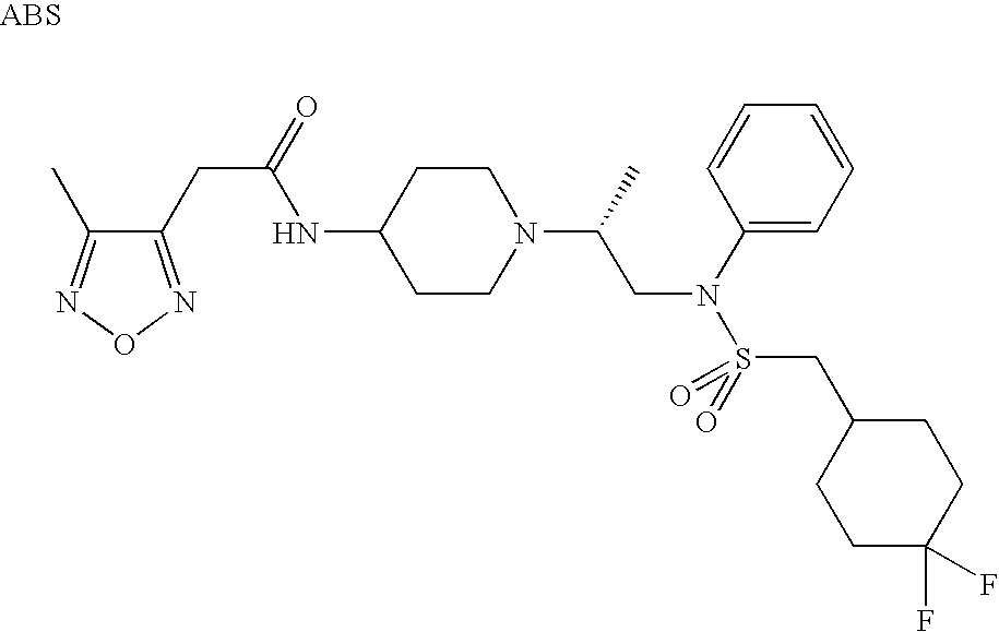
O1N=C(CC(=O)NC2CCN(C(C)CN(S(=O)(CC3CCC(F)(F)CC3)=O)C3=CC=CC=C3)CC2)C(C)=N1
